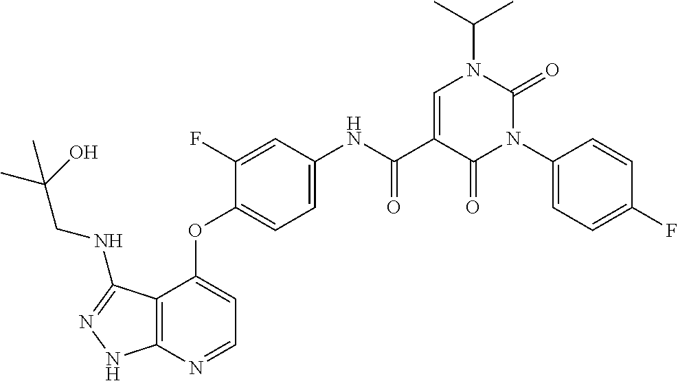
C12=C(N=CC=C1OC1=CC=C(NC(C3=CN(C(C)C)C(=O)N(C4=CC=C(F)C=C4)C3=O)=O)C=C1F)NN=C2NCC(C)(O)C
